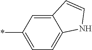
C12=CC(*)=CC=C1NC=C2
